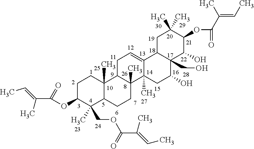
C1C(OC(C(C)=CC)=O)C(COC(C(C)=CC)=O)(C)C2C(C)(C1)C1C(C)(CC2)C2(C)C(=CC1)C1C(CO)(C(O)C2)C(O)C(OC(C(=CC)C)=O)C(C)(C)C1
